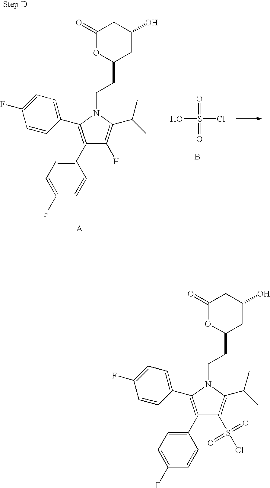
C1(C2=CC=C(F)C=C2)=C(C2=CC=C(F)C=C2)N(CCC2CC(O)CC(=O)O2)C(C(C)C)=C1[H].OS(=O)(=O)Cl.B.C1(C2=CC=C(F)C=C2)=C(C2=CC=C(F)C=C2)N(CCC2CC(O)CC(=O)O2)C(C(C)C)=C1S(Cl)(=O)=O
